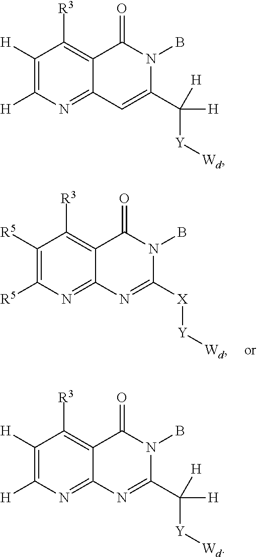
C1([R5])=C([R5])N=C2C(=C1[R3])C(=O)N(B)C([X][Y][Wd])=N2.C1([H])=C([H])N=C2C(=C1[R3])C(=O)N(B)C(C([H])([Y][Wd])[H])=C2.C1([H])=C([H])N=C2C(=C1[R3])C(=O)N(B)C(C([H])([Y][Wd])[H])=N2
